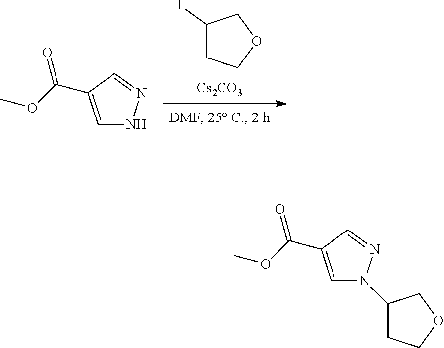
C1(I)CCOC1.[Cs2CO3].C1=C(C(OC)=O)C=NN1.C1=C(C(OC)=O)C=NN1C1CCOC1
